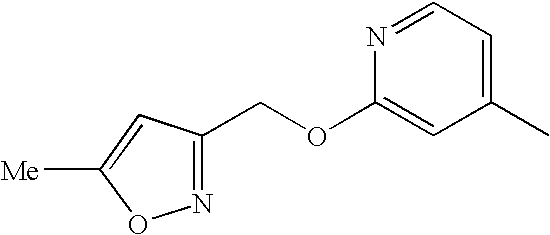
N1=CC=C(C)C=C1OCC1=NOC([Me])=C1
